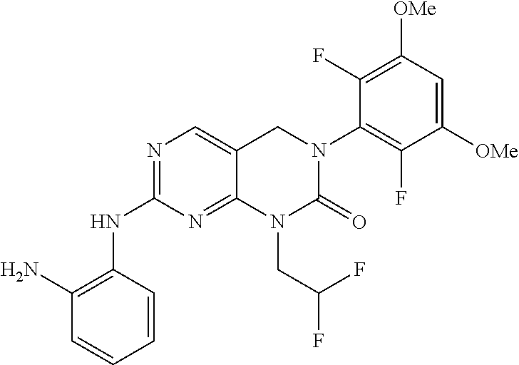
C1(NC2=C(N)C=CC=C2)=NC=C2C(=N1)N(CC(F)F)C(=O)N(C1=C(F)C([OMe])=CC([OMe])=C1F)C2
